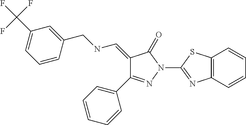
C12=C(C=CC=C1)SC(N1N=C(C3=CC=CC=C3)C(=CNCC3=CC(C(F)(F)F)=CC=C3)C1=O)=N2
